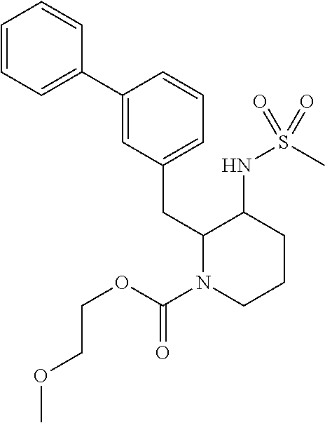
C1(C2=CC(CC3N(C(OCCOC)=O)CCCC3NS(C)(=O)=O)=CC=C2)=CC=CC=C1
